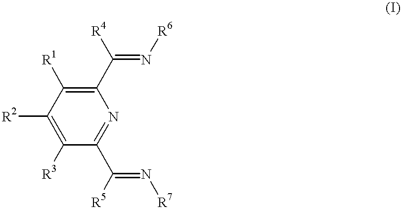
C1(C([R5])=N[R7])=NC(C(=N[R6])[R4])=C([R1])C([R2])=C1[R3]
